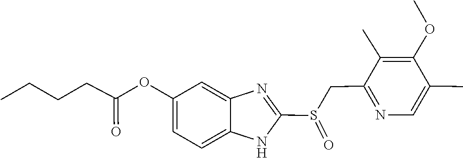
C(CC(=O)OC1=CC=C2NC(S(CC3=NC=C(C)C(OC)=C3C)=O)=NC2=C1)CC
